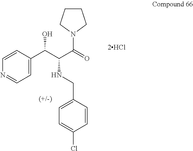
C1=CC(C(C(C(=O)N2CCCC2)NCC2=CC=C(Cl)C=C2)O)=CC=N1.[2HCl]
